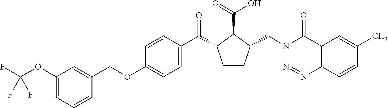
C1(COC2=CC=C(C(=O)C3CCC(CN4N=NC5=C(C4=O)C=C(C)C=C5)C3C(=O)O)C=C2)=CC(OC(F)(F)F)=CC=C1
